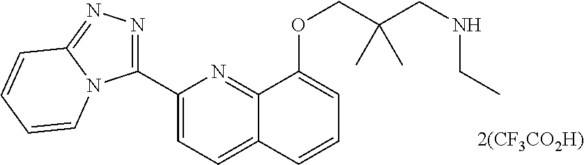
C1(C2=NN=C3N2C=CC=C3)=CC=C2C(=N1)C(OCC(CNCC)(C)C)=CC=C2
